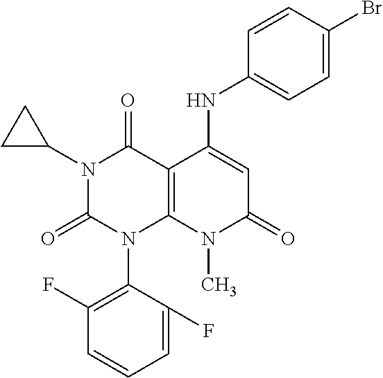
C1=C(F)C(N2C3=C(C(=O)N(C4CC4)C2=O)C(NC2=CC=C(Br)C=C2)=CC(=O)N3C)=C(F)C=C1
